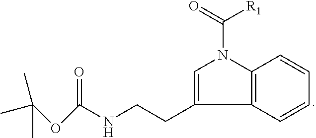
N(CCC1=CN(C(=O)[R1])C2=C1C=CC=C2)C(=O)OC(C)(C)C
